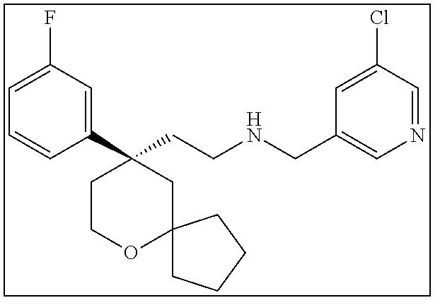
C1(C2(CCNCC3=CN=CC(Cl)=C3)CCOC3(C2)CCCC3)=CC(F)=CC=C1
